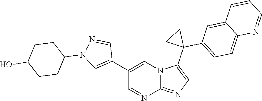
C1(C2=CN(C3CCC(O)CC3)N=C2)=CN2C(=NC=C2C2(C3=CC=C4C(=C3)C=CC=N4)CC2)N=C1
